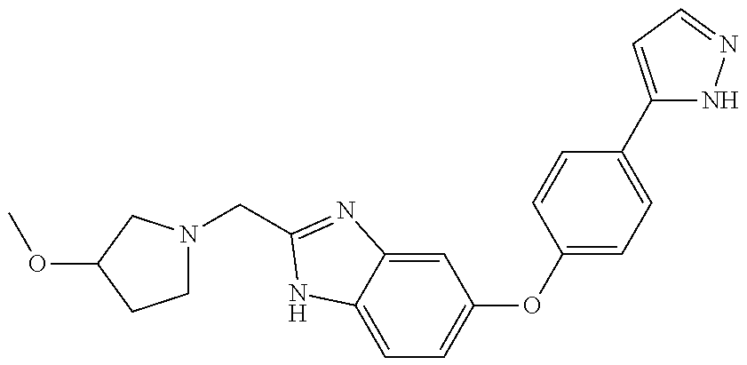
C1N(CC2=NC3=CC(OC4=CC=C(C5=CC=NN5)C=C4)=CC=C3N2)CC(OC)C1
